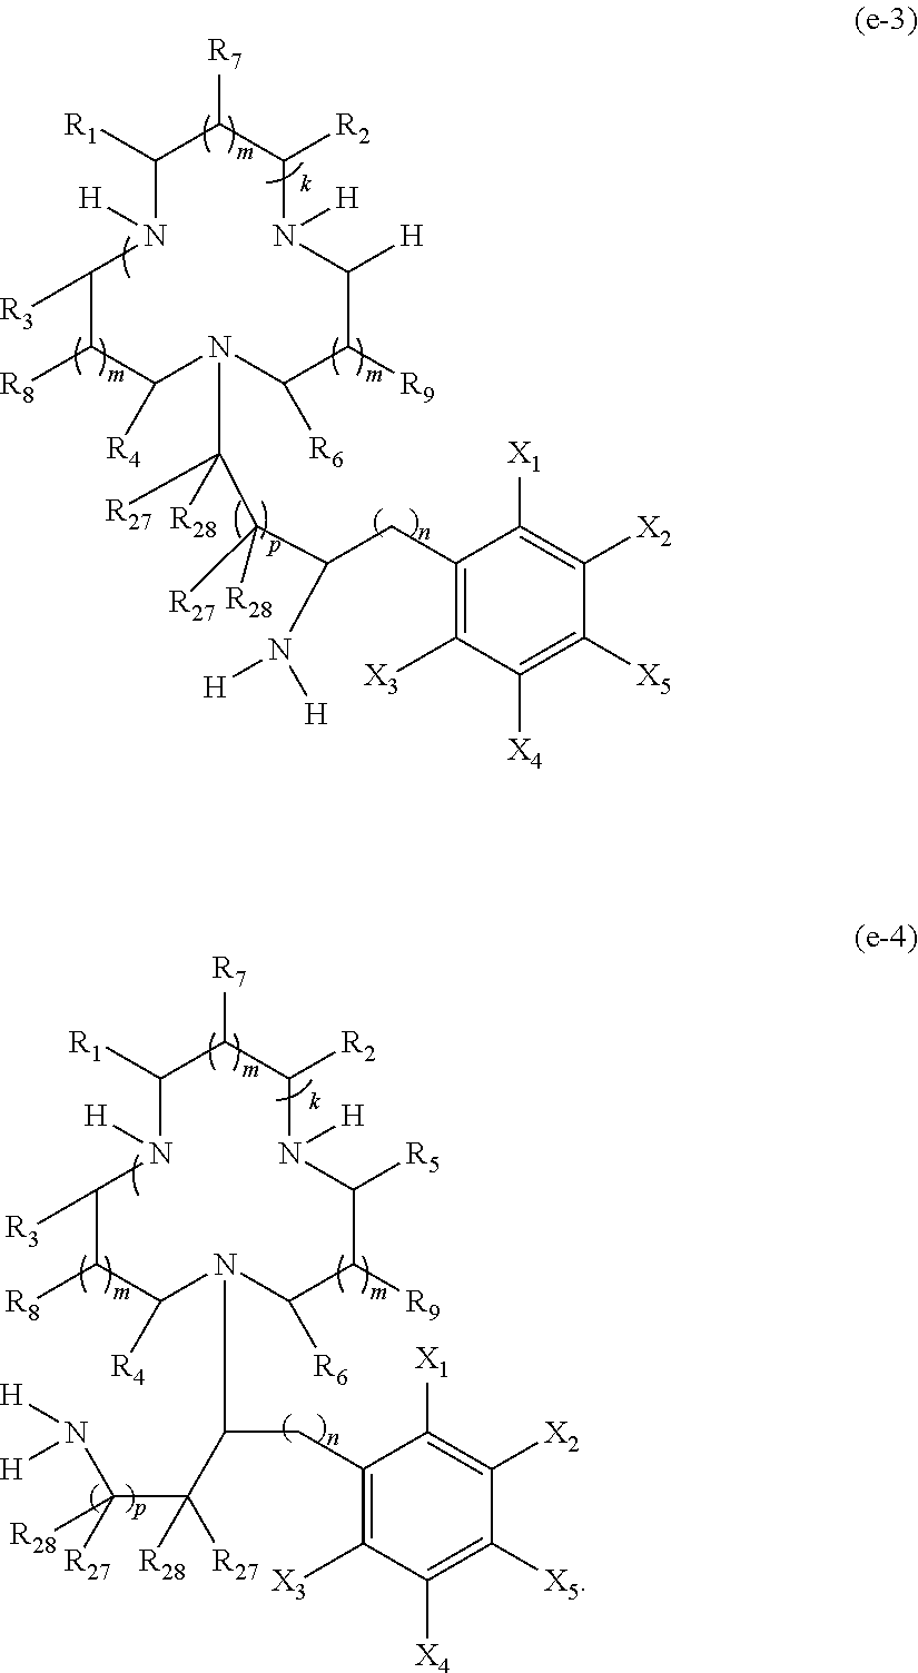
N1([H])C([R1])C([R7])C([R2])N([H])C([H])C([R9])C([R6])N(C([R27])([R28])C(C(N([H])[H])CC2=C([X3])C([X4])=C([X5])C([X2])=C2[X1])([R27])[R28])C([R4])C([R8])C1[R3].N1([H])C([R1])C([R7])C([R2])N([H])C([R5])C([R9])C([R6])N(C(CC2=C([X3])C([X4])=C([X5])C([X2])=C2[X1])C(C([R27])(N([H])[H])[R28])([R28])[R27])C([R4])C([R8])C1[R3]
